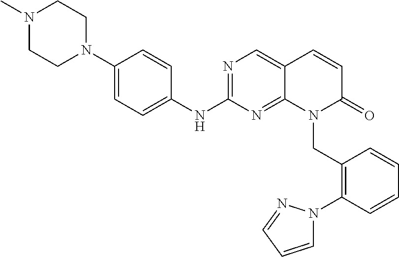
C1(N2CCN(C)CC2)=CC=C(NC2=NC=C3C(=N2)N(CC2=C(N4C=CC=N4)C=CC=C2)C(=O)C=C3)C=C1
